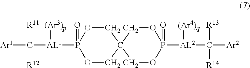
C1OP([AL1](C([Ar1])([R11])[R12])[(Ar3)p])(=O)OCC12COP([AL2]([(Ar4)q])C([Ar2])([R13])[R14])(=O)OC2
